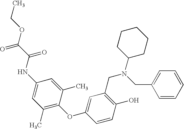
C1(O)=C(CN(C2CCCCC2)CC2=CC=CC=C2)C=C(OC2=C(C)C=C(NC(C(OCC)=O)=O)C=C2C)C=C1
